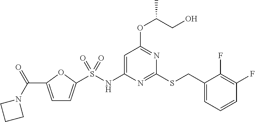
C1(CSC2=NC(NS(=O)(=O)C3=CC=C(C(=O)N4CCC4)O3)=CC(OC(CO)C)=N2)=CC=CC(F)=C1F
